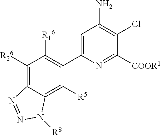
C1([R26])=C2C(=C([R5])C(C3=CC(N)=C(Cl)C([COOR1])=N3)=C1[R16])N([R8])N=N2
